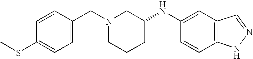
C1=CC(CN2CCCC(NC3=CC4=C(C=C3)NN=C4)C2)=CC=C1SC
